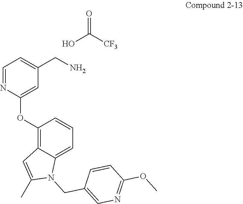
C1=NC(OC2=C3C(=CC=C2)N(CC2=CN=C(OC)C=C2)C(C)=C3)=CC(CN)=C1.OC(=O)[CF3]
